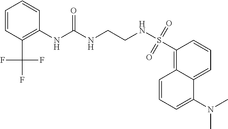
C1(S(NCCNC(NC2=C(C(F)(F)F)C=CC=C2)=O)(=O)=O)=C2C(=CC=C1)C(N(C)C)=CC=C2
